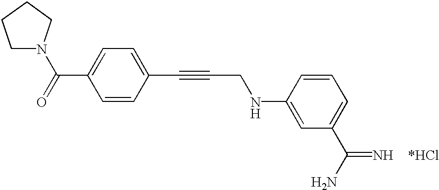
C1=C(C(=O)N2CCCC2)C=CC(C#CCNC2=CC(C(N)=N)=CC=C2)=C1
